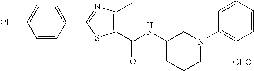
C1=C(C2=NC(C)=C(C(=O)NC3CCCN(C4=C([CHO])C=CC=C4)C3)S2)C=CC(Cl)=C1
